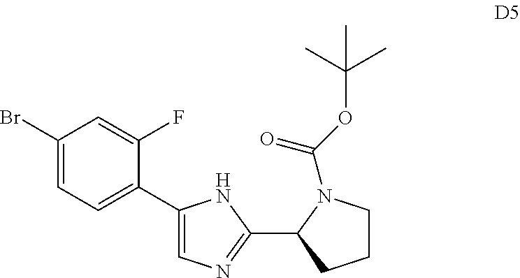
C1(Br)=CC=C(C2=CN=C(C3N(C(OC(C)(C)C)=O)CCC3)N2)C(F)=C1
